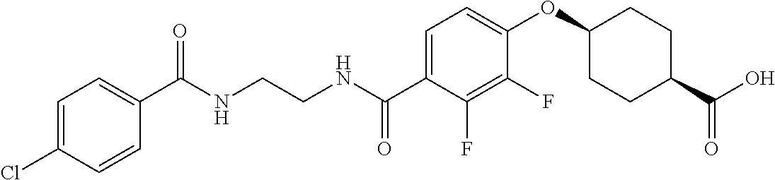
C1(C(NCCNC(C2=CC=C(OC3CCC(C(O)=O)CC3)C(F)=C2F)=O)=O)=CC=C(Cl)C=C1
